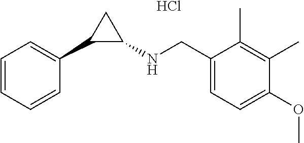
C1=CC=CC(C2C(NCC3=CC=C(OC)C(C)=C3C)C2)=C1.Cl
